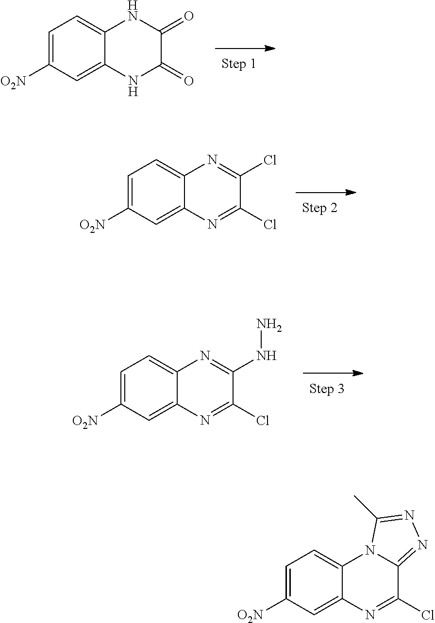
C1=C([O2N])C=C2C(=C1)NC(=O)C(=O)N2.C1=C([O2N])C=C2C(=C1)N=C(Cl)C(Cl)=N2.C1=C([O2N])C=C2C(=C1)N=C(NN)C(Cl)=N2.C1=C([O2N])C=C2C(=C1)N1C(=NN=C1C)C(Cl)=N2
